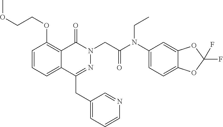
C1=CC=C2C(=C1OCCOC)C(=O)N(CC(N(C1=CC=C3C(=C1)OC(F)(F)O3)CC)=O)N=C2CC1=CC=CN=C1
